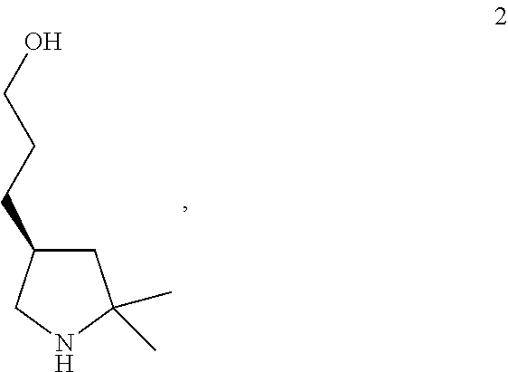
C1C(CCCO)CNC1(C)C
